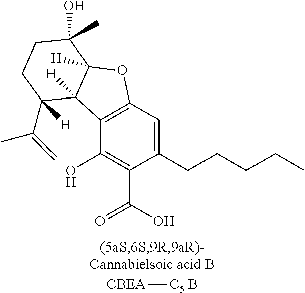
C12=C(C=C(CCCCC)C(C(=O)O)=C1O)OC1([H])C2([H])C(C(=C)C)([H])CCC1(O)C.[CBEA][C5 B]
